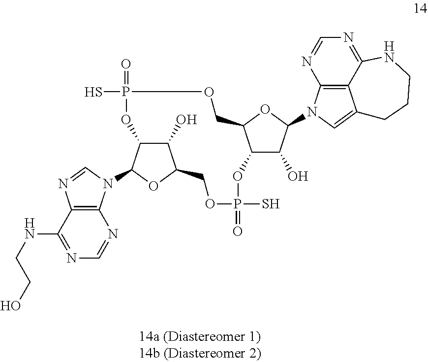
C1(NCCO)=NC=NC2=C1N=CN2C1C2C(O)C(O1)COP(S)(=O)OC1C(O)C(N3C4=C5C(=C3)CCCNC5=NC=N4)OC1COP(S)(=O)O2
